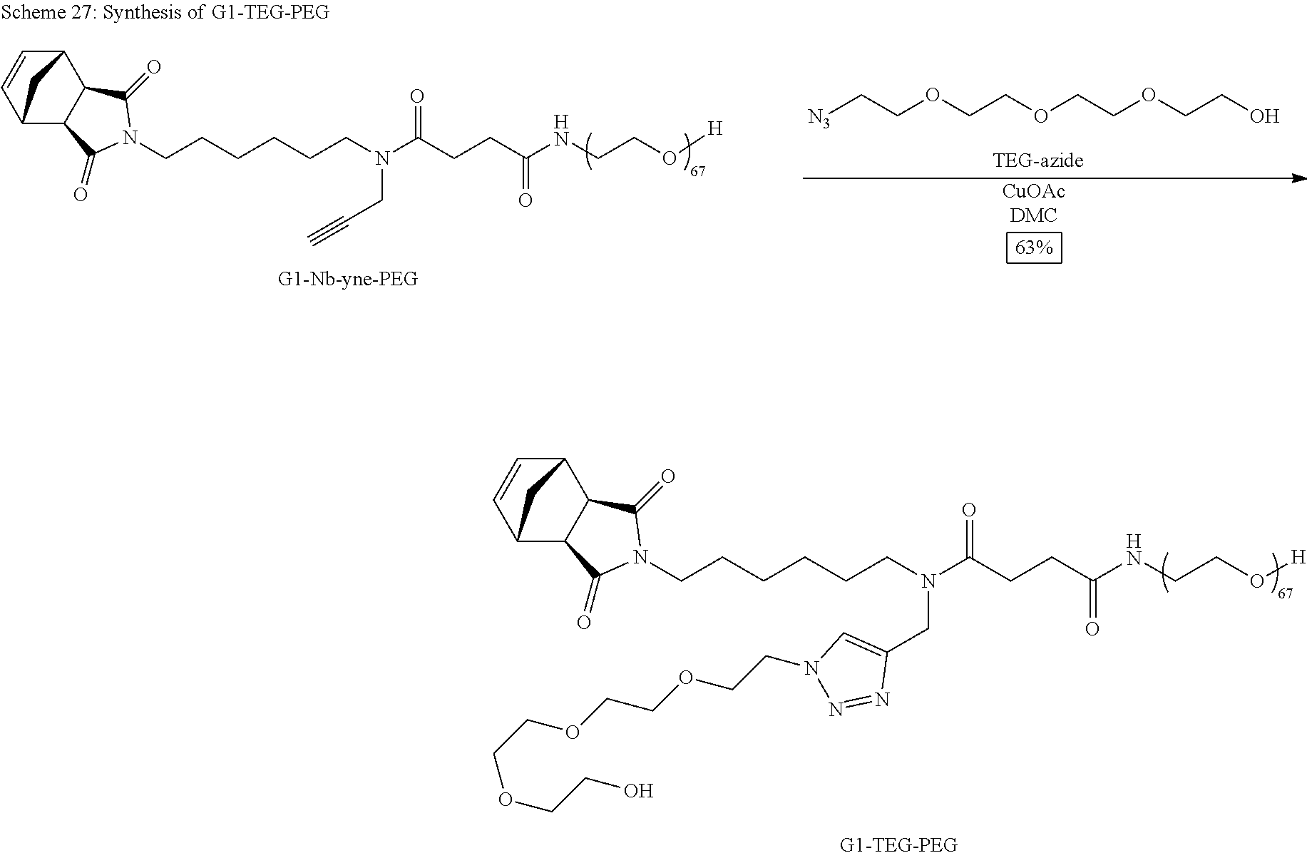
[CuOAcDMC].[N3]CCOCCOCCOCCO.C12C=CC(C3C1C(=O)N(CCCCCCN(CC#C)C(CCC(NCCO[H])=O)=O)C3=O)C2.C12C=CC(C3C1C(=O)N(CCCCCCN(C(CCC(NCCO[H])=O)=O)CC1=CN(CCOCCOCCOCCO)N=N1)C3=O)C2
